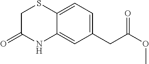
C12=CC(CC(OC)=O)=CC=C1SCC(=O)N2
